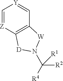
C1=[Z]C2=C(C=[Y]1)[W]N(C([R4])([R2])[R1])[D]2
